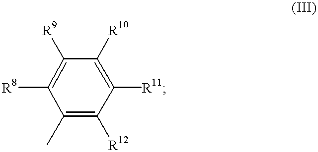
[R8]C1=C([R9])C([R10])=C([R11])C([R12])=C1C
